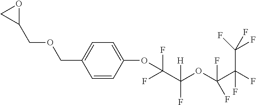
C1=CC(OC(F)(C(OC(C(F)(F)C(F)(F)F)(F)F)([H])F)F)=CC=C1COCC1OC1
